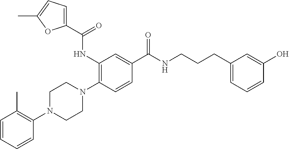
C1=CC=CC(N2CCN(C3=C(NC(C4=CC=C(C)O4)=O)C=C(C(NCCCC4=CC=CC(O)=C4)=O)C=C3)CC2)=C1C
